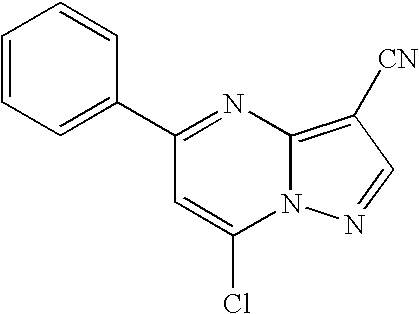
C1(C2=NC3=C([CN])C=NN3C(Cl)=C2)=CC=CC=C1
